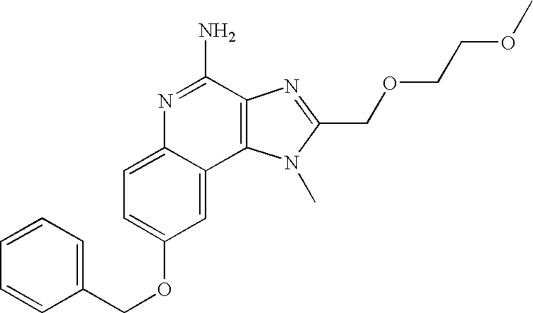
N1=C(N)C2=C(C3=CC(OCC4=CC=CC=C4)=CC=C13)N(C)C(COCCOC)=N2
